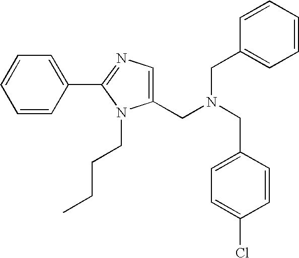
C1=CC(C2=NC=C(CN(CC3=CC=CC=C3)CC3=CC=C(Cl)C=C3)N2CCCC)=CC=C1
